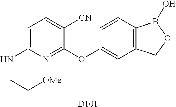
C1=C(NCC[OMe])N=C(OC2=CC3=C(C=C2)B(O)OC3)C([CN])=C1.[D101]
